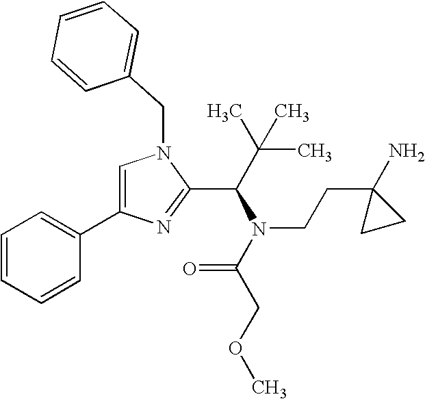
C1=C(C2=CC=CC=C2)N=C(C(N(C(COC)=O)CCC2(N)CC2)C(C)(C)C)N1CC1=CC=CC=C1
